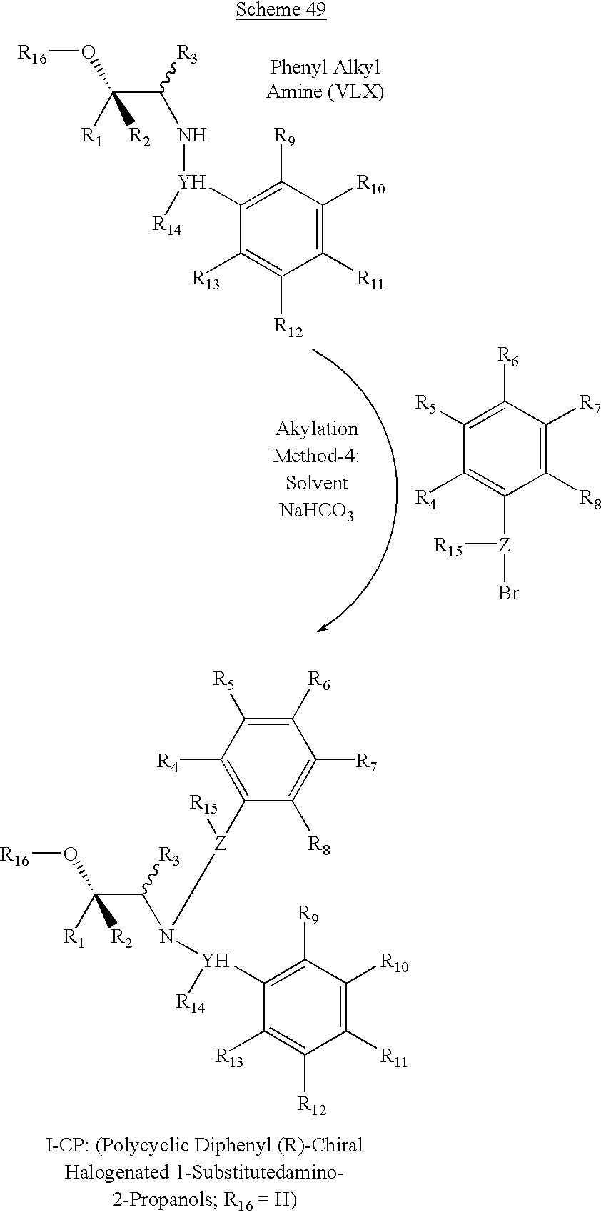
C(C([R2])(O[R16])[R1])([R3])N[Y]([R14])C1=C([R9])C([R10])=C([R11])C([R12])=C1[R13].C1([R5])=C([R6])C([R7])=C([R8])C([Z](Br)[R15])=C1[R4].C([R2])(C([R3])N([Z]([R15])C1=C([R4])C([R5])=C([R6])C([R7])=C1[R8])[Y](C1=C([R9])C([R10])=C([R11])C([R12])=C1[R13])[R14])(O[R16])[R1]
